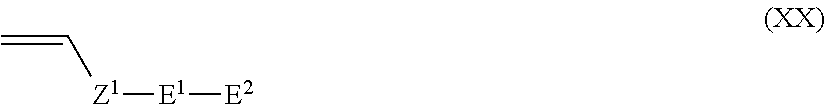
C=C[Z1][E1][E2]
